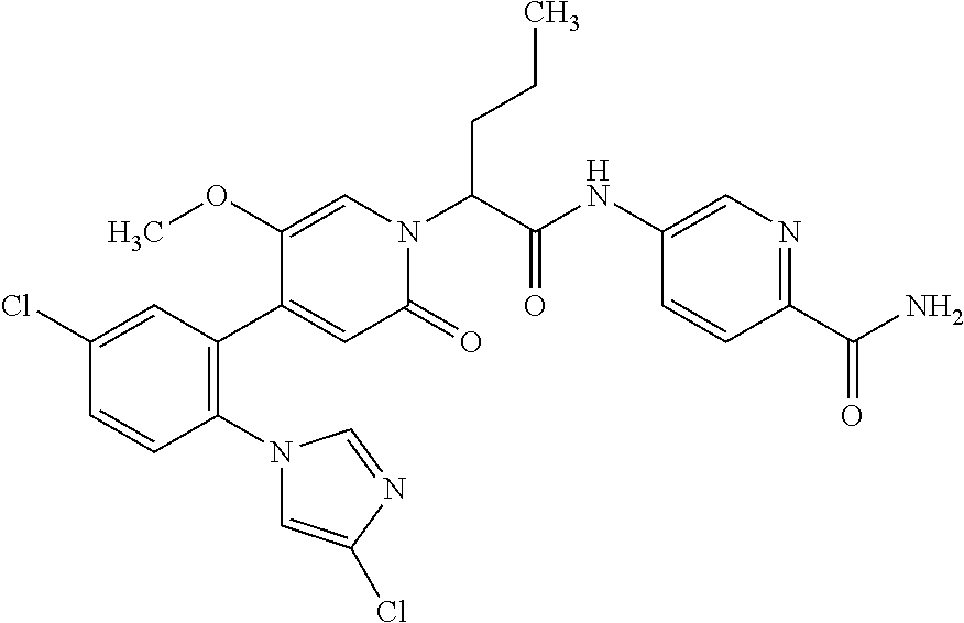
C1(N2C=C(Cl)N=C2)=C(C2=CC(=O)N(C(C(NC3=CN=C(C(N)=O)C=C3)=O)CCC)C=C2OC)C=C(Cl)C=C1
